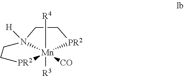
N12([H])[Mn]([CO])([R4])([R3])([PR2]CC1)[PR2]CC2
